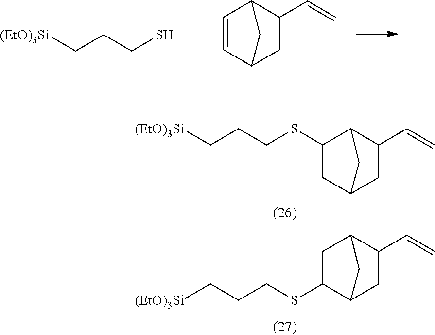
[(EtO)3Si]CCCS.C1=CC2CC(C=C)C1C2.[(EtO)3Si]CCCSC1CC2CC(C=C)C1C2.C1C(SCCC[(EtO)3Si])C2CC(C=C)C1C2
